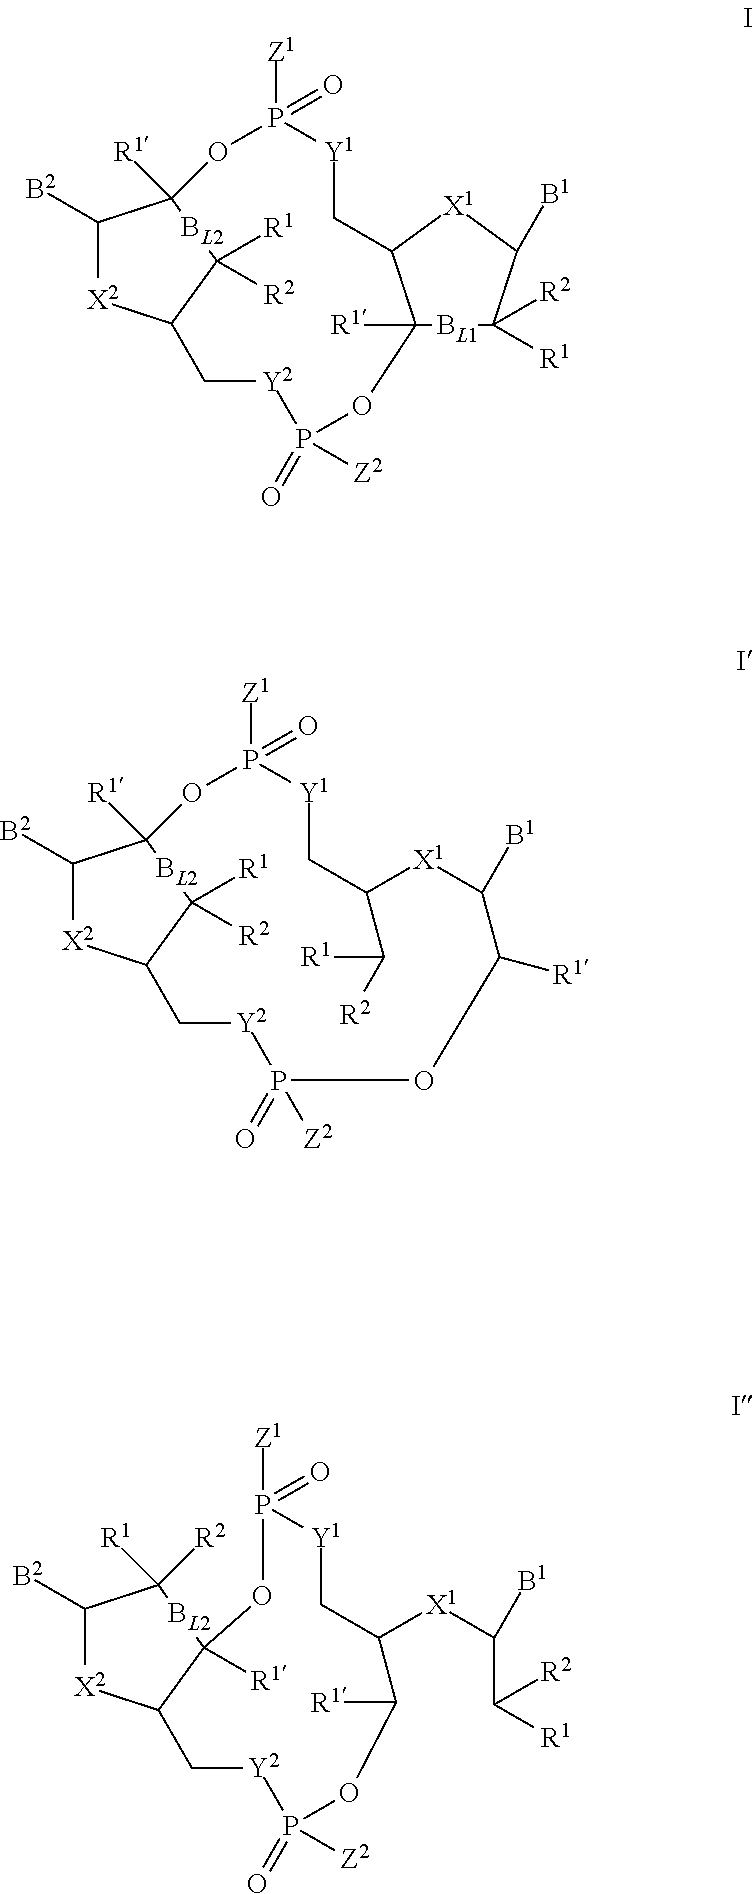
[B2]C1[X2]C2C[Y2]P(=O)([Z2])OC3([R1])C(C[Y1]P([Z1])(=O)OC1([R1])[BL2]C2([R1])[R2])[X1]C([B1])C([R2])([R1])[BL1]3.[B2]C1[X2]C2C[Y2]P(=O)([Z2])OC([R1])C([B1])[X1]C(C([R1])[R2])C[Y1]P([Z1])(=O)OC1([R1])[BL2]C2([R1])[R2].[B2]C1[X2]C2C[Y2]P(=O)([Z2])OC([R1])C([X1]C([B1])C([R1])[R2])C[Y1]P([Z1])(=O)OC2([R1])[BL2]C1([R1])[R2]
